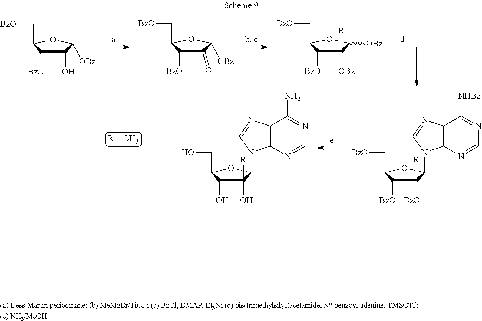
C1(O)C([BzO])C(C[BzO])OC1[OBz].C1(=O)C([BzO])C(C[BzO])OC1[OBz].C1([BzO])C(C[BzO])OC([OBz])C1([OBz])[R].C1(O)C(CO)OC(N2C3=C(C(N)=NC=N3)N=C2)C1(O)[R].C1([BzO])C(C[BzO])OC(N2C3=C(C([NHBz])=NC=N3)N=C2)C1([BzO])[R]
